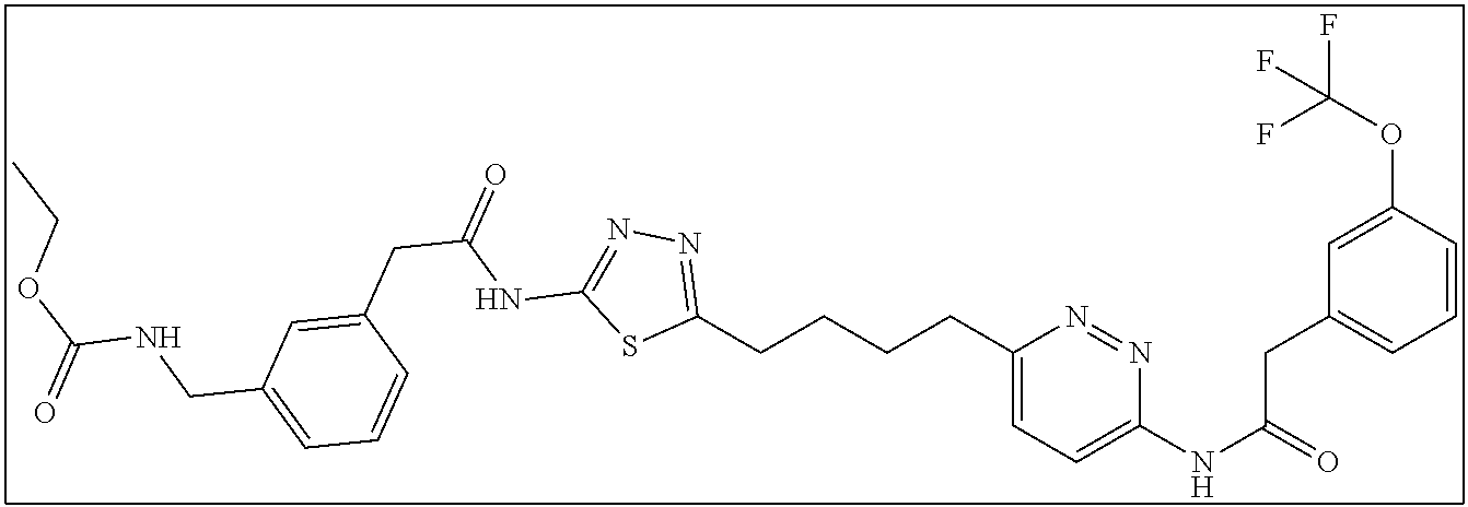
C1(CCCCC2=NN=C(NC(=O)CC3=CC(CNC(OCC)=O)=CC=C3)S2)=CC=C(NC(=O)CC2=CC=CC(OC(F)(F)F)=C2)N=N1
